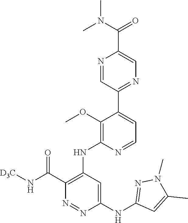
N1=CC(C2=CC=NC(NC3=C(C(N[D3C])=O)N=NC(NC4=NN(C)C(C)=C4)=C3)=C2OC)=NC=C1C(N(C)C)=O
